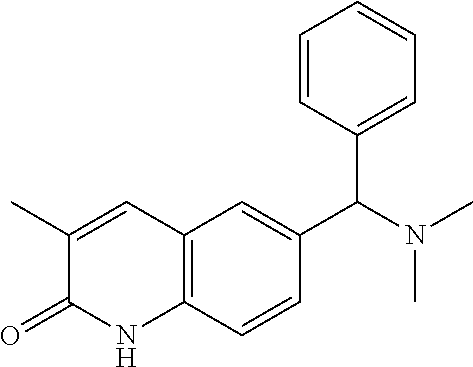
CC1=CC2=C(NC1=O)C=CC(C(N(C)C)C1=CC=CC=C1)=C2
